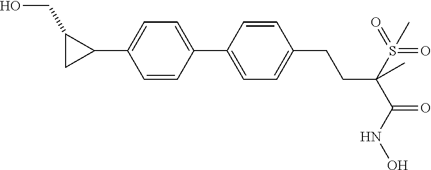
C1(C2=CC=C(C3C(CO)C3)C=C2)=CC=C(CCC(C(=O)NO)(S(=O)(=O)C)C)C=C1
